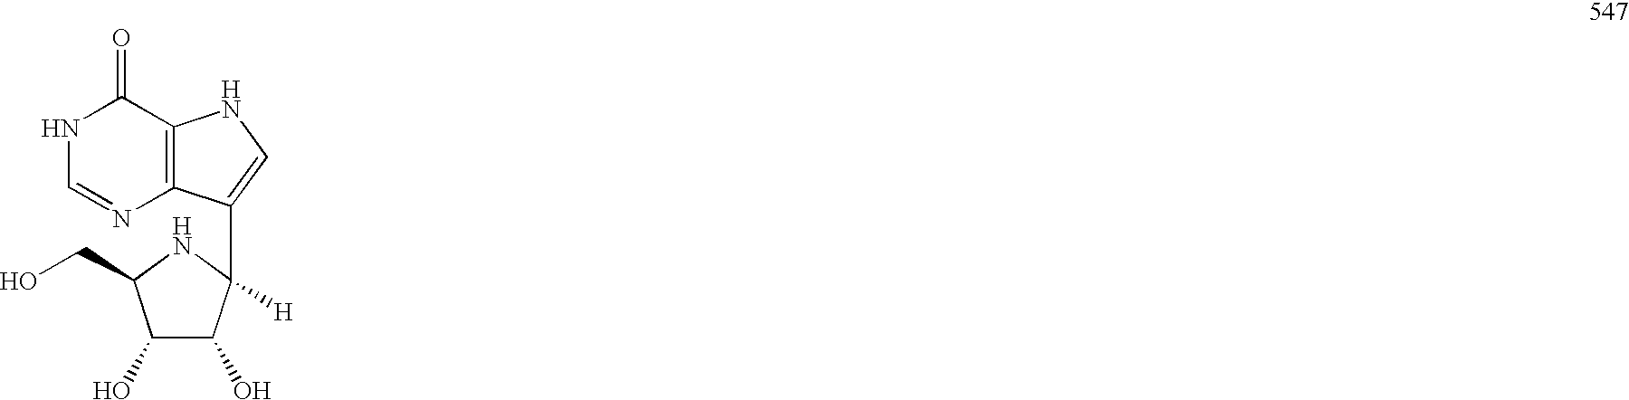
C1(O)C(O)C([H])(C2=CNC3=C2N=CNC3=O)NC1CO
